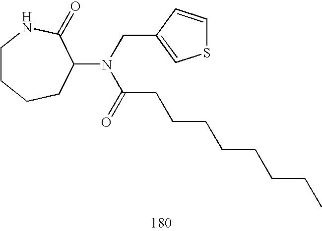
C1(N(CC2=CSC=C2)C(CCCCCCCC)=O)C(=O)NCCCC1
